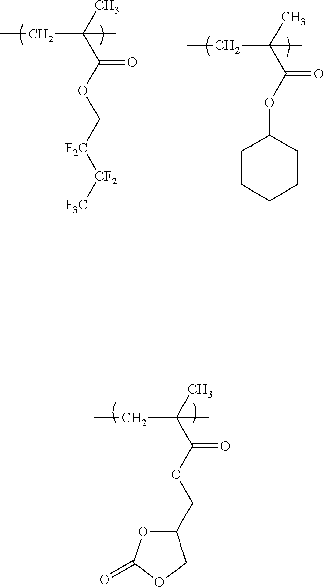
CC(C(=O)OCC1OC(=O)OC1)(CC)C.CC(C(OC[F2C][CF2][F3C])=O)(CC)C.CC(C(OC1CCCCC1)=O)(CC)C
